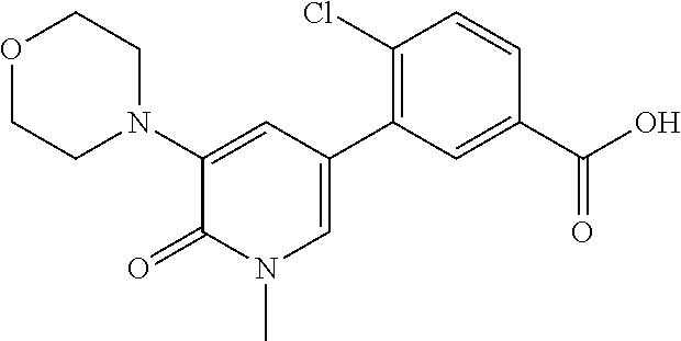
C1=C(C2=C(Cl)C=CC(C(O)=O)=C2)C=C(N2CCOCC2)C(=O)N1C
